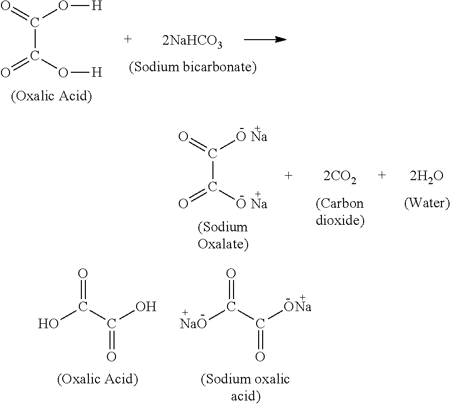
C(C(O[H])=O)(=O)O[H].C(C([O Na])=O)(=O)[O Na].OC(C(O)=O)=O.[NaO]C(C([ONa])=O)=O
